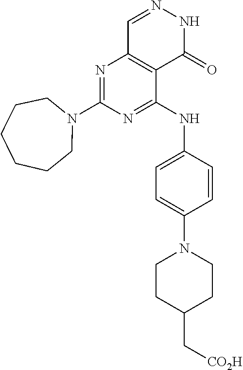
N1=C(NC2=CC=C(N3CCC(C[CO2H])CC3)C=C2)C2=C(N=C1N1CCCCCC1)C=NNC2=O
